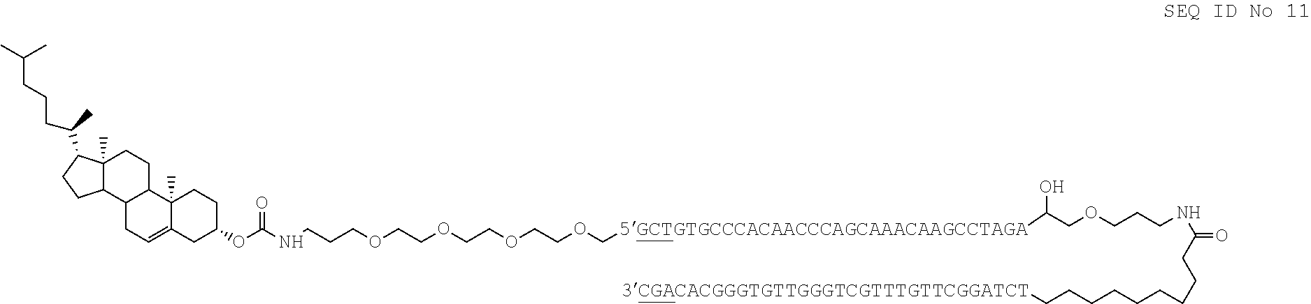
C12CC=C3C(C)(C1CCC1(C)C2CCC1C(CCCC(C)C)C)CCC(OC(NCCCOCCOCCOCCOC[5GCTGTGCCCACAACCCAGCAAACAAGCCTAGA]C(COCCCNC(CCCCCCCCC[3CGACACGGGTGTTGGGTCGTTTGTTCGGATCT])=O)O)=O)C3
